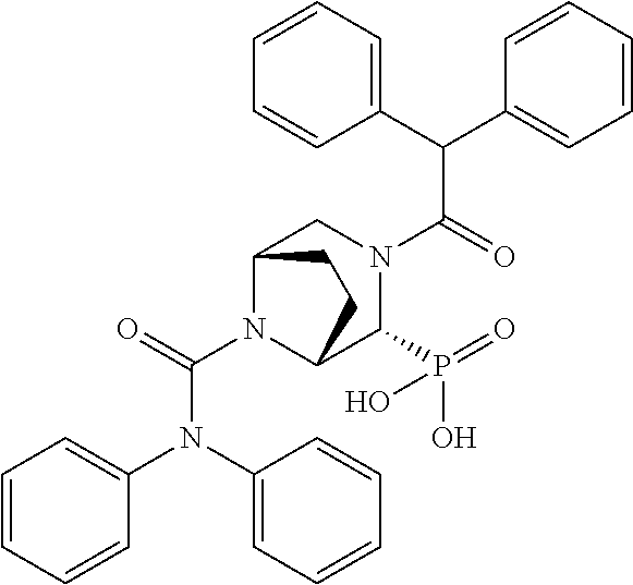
C1(C(C2=CC=CC=C2)C(=O)N2CC3N(C(=O)N(C4=CC=CC=C4)C4=CC=CC=C4)C(C2P(=O)(O)O)CC3)=CC=CC=C1
